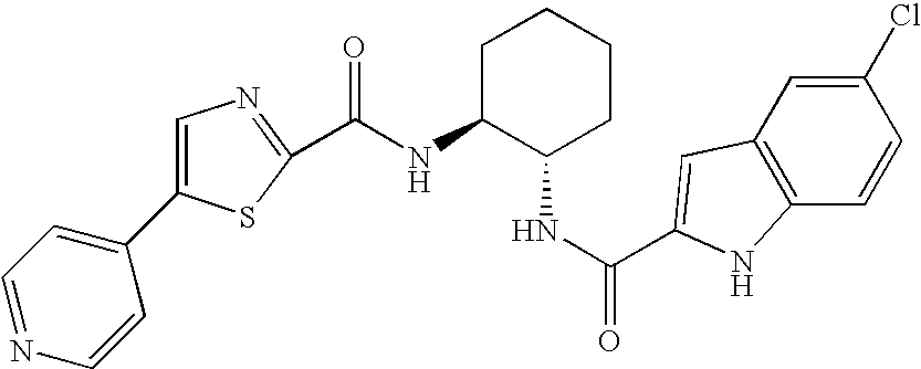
C1(Cl)=CC2=C(C=C1)NC(C(NC1CCCCC1NC(=O)C1=NC=C(C3=CC=NC=C3)S1)=O)=C2
